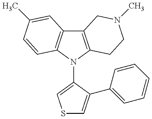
C12=C(N(C3=CSC=C3C3=CC=CC=C3)C3=C1C=C(C)C=C3)CCN(C)C2
